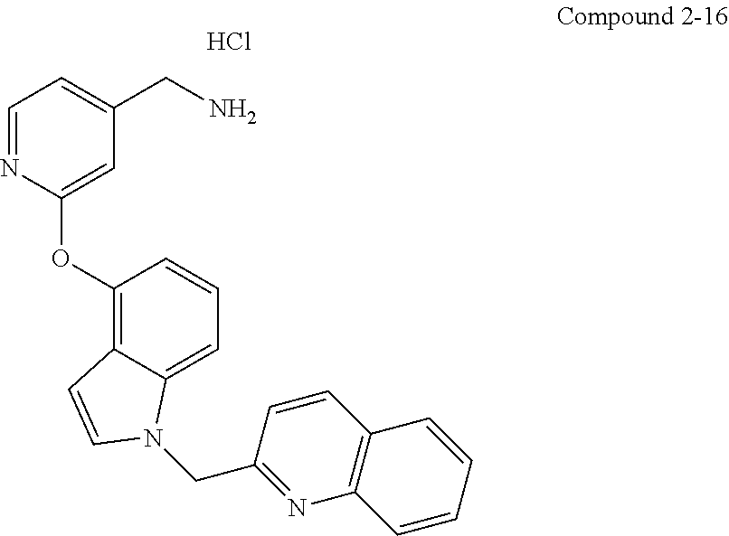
Cl.C1=NC(OC2=C3C(=CC=C2)N(CC2=NC4=C(C=C2)C=CC=C4)C=C3)=CC(CN)=C1
